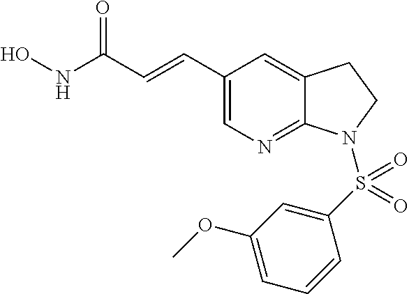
N(C(C=CC1=CN=C2C(=C1)CCN2S(C1=CC(OC)=CC=C1)(=O)=O)=O)O
